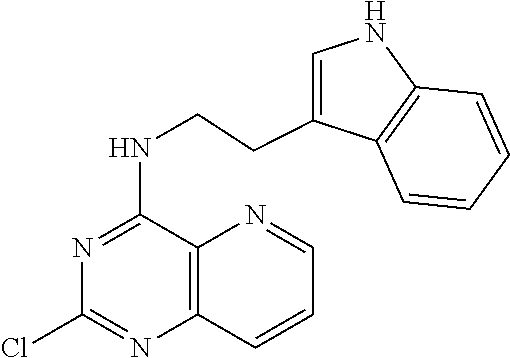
ClC1=NC2=C(C(NCCC3=CNC4=C3C=CC=C4)=N1)N=CC=C2
